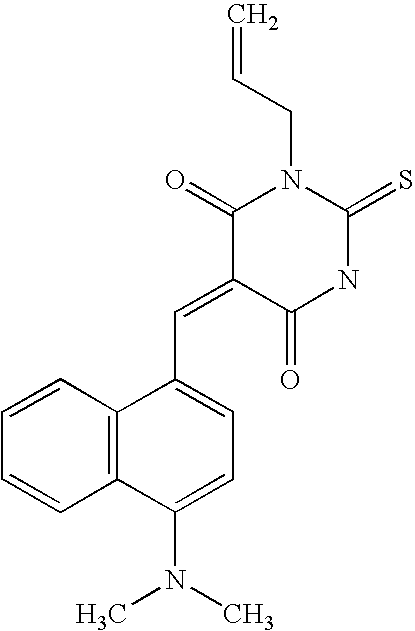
C1(C=C2C(=O)NC(=S)N(CC=C)C2=O)=CC=C(N(C)C)C2=C1C=CC=C2
